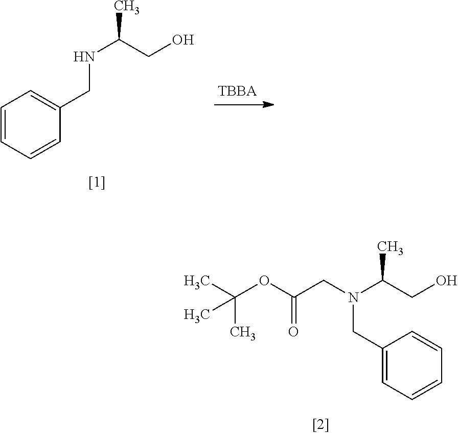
N(C(CO)C)(CC(OC(C)(C)C)=O)CC1=CC=CC=C1.C1=CC=CC(CNC(CO)C)=C1
